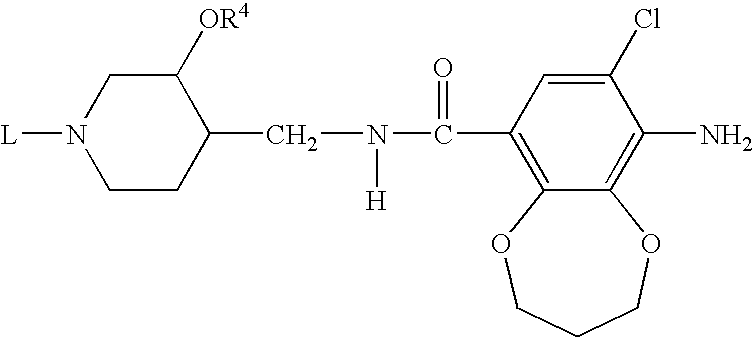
C12=C(C(N([H])CC3C([OR4])CN([L])CC3)=O)C=C(Cl)C(N)=C1OCCCO2
